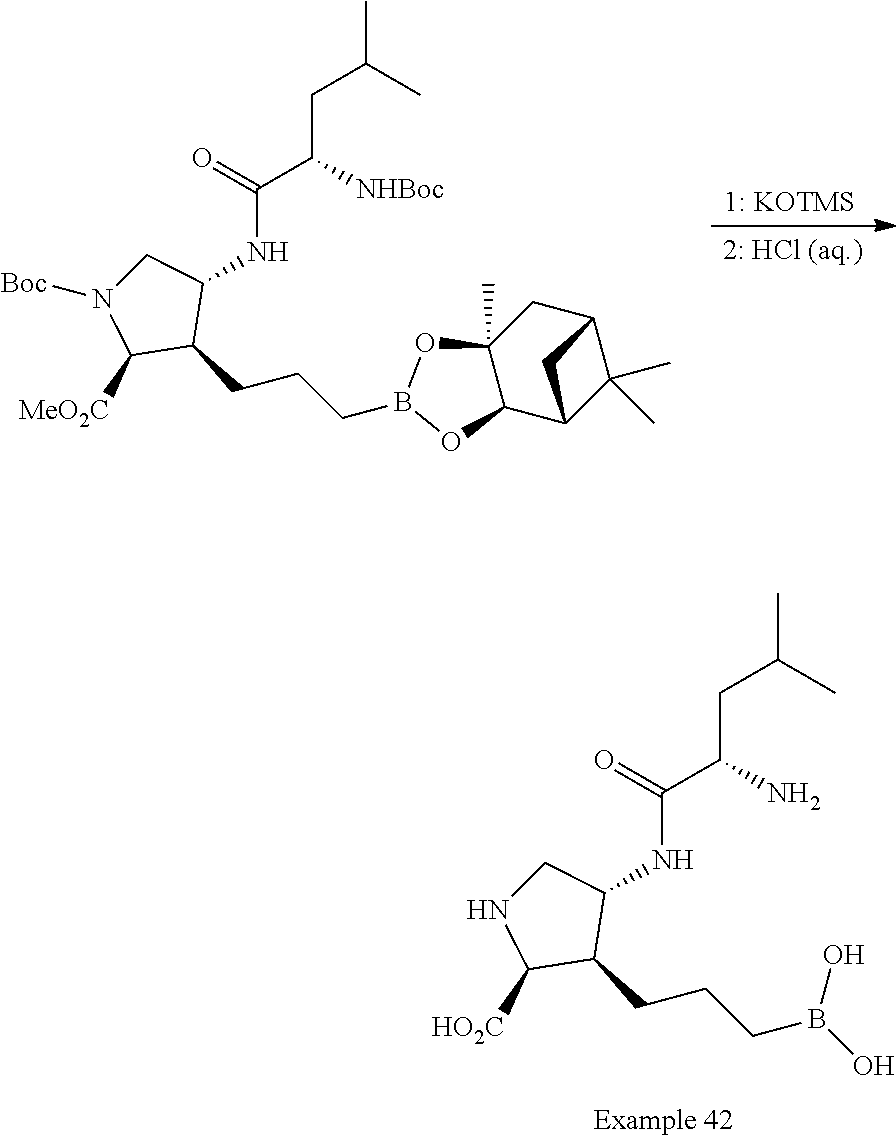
B(CCCC1C(NC(C(CC(C)C)N)=O)CNC1[HO2C])(O)O.[2: HCl (aq.)].[1: KOTMS].C12C(C)(CC3C(C)(C)C1C3)OB(CCCC1C(NC(C(CC(C)C)[NHBoc])=O)CN([Boc])C1[MeO2C])O2
